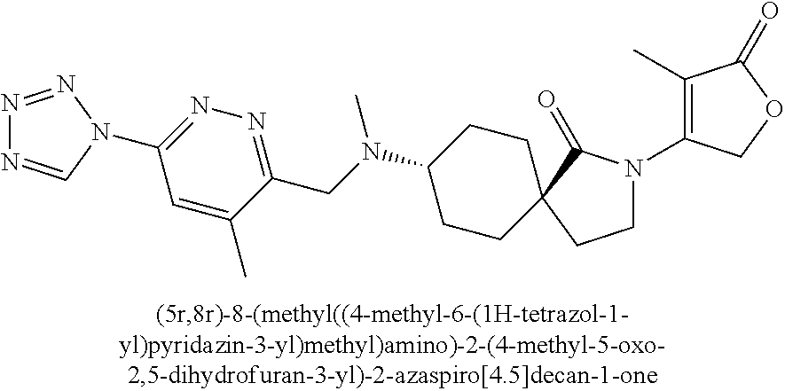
C1(C)=C(N2CCC3(CCC(N(CC4=NN=C(N5C=NN=N5)C=C4C)C)CC3)C2=O)COC1=O
